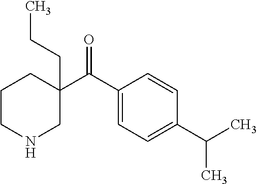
C1(C(C2=CC=C(C(C)C)C=C2)=O)(CCC)CCCNC1
